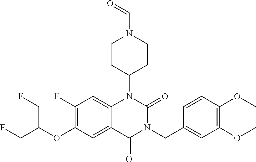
C1(F)=C(OC(CF)CF)C=C2C(=C1)N(C1CCN(C=O)CC1)C(=O)N(CC1=CC(OC)=C(OC)C=C1)C2=O
